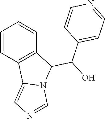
C1=CC2=C(C=C1)C(C(O)C1=CC=NC=C1)N1C2=CN=C1
